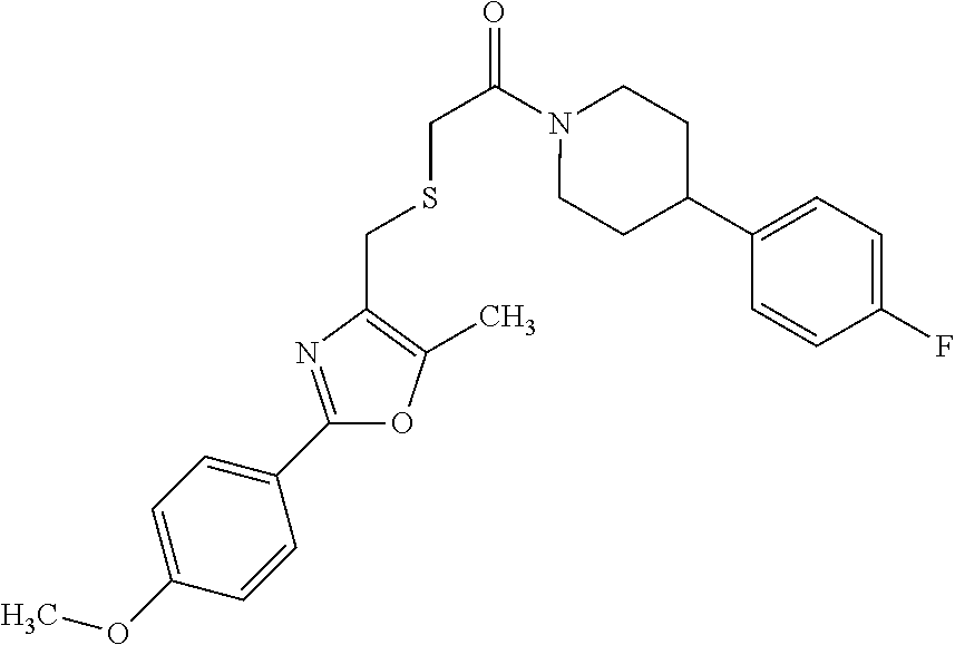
O1C(C2=CC=C(OC)C=C2)=NC(CSCC(=O)N2CCC(C3=CC=C(F)C=C3)CC2)=C1C
